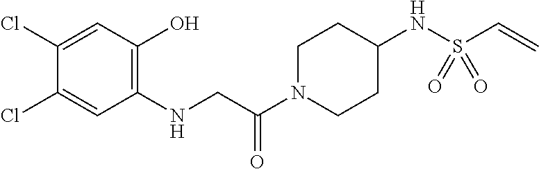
C1(Cl)=CC(O)=C(NCC(N2CCC(NS(C=C)(=O)=O)CC2)=O)C=C1Cl
